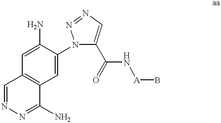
C1(N)=CC2=C(C=C1N1C(C(N[A]B)=O)=CN=N1)C(N)=NN=C2
